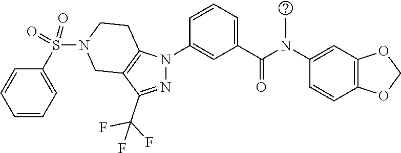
C1(N(C(C2=CC=CC(N3N=C(C(F)(F)F)C4=C3CCN(S(C3=CC=CC=C3)(=O)=O)C4)=C2)=O)C)=CC2=C(C=C1)OCO2
